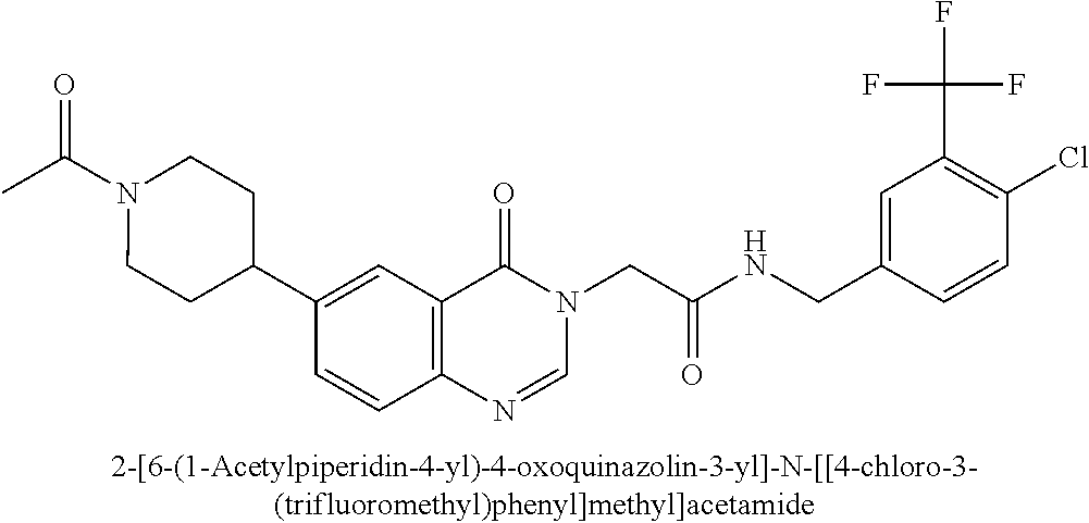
CC(N1CCC(C2=CC3=C(C=C2)N=CN(CC(NCC2=CC(C(F)(F)F)=C(Cl)C=C2)=O)C3=O)CC1)=O
